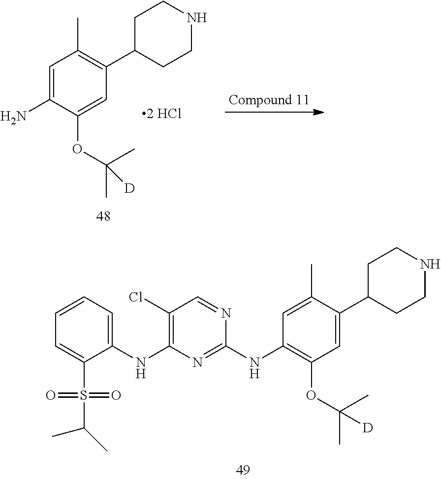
C1=C(N)C(OC(C)(C)[D])=CC(C2CCNCC2)=C1C.C1=C(C)C(C2CCNCC2)=CC(OC(C)(C)[D])=C1NC1=NC(NC2=CC=CC=C2S(C(C)C)(=O)=O)=C(Cl)C=N1
